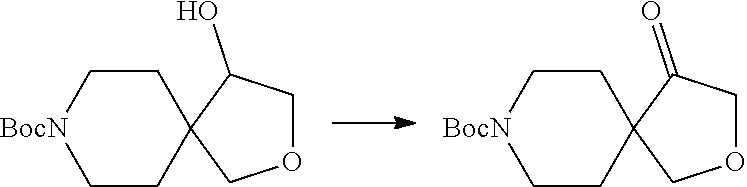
C1CC2(CC[BocN]1)COCC2O.C1CC2(CC[BocN]1)COCC2=O
